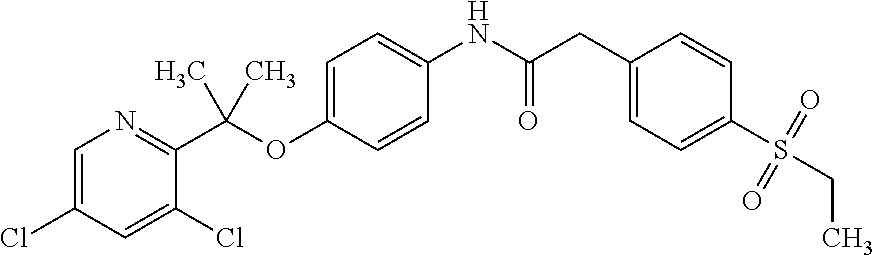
C1=C(OC(C2=NC=C(Cl)C=C2Cl)(C)C)C=CC(NC(CC2=CC=C(S(=O)(=O)CC)C=C2)=O)=C1
